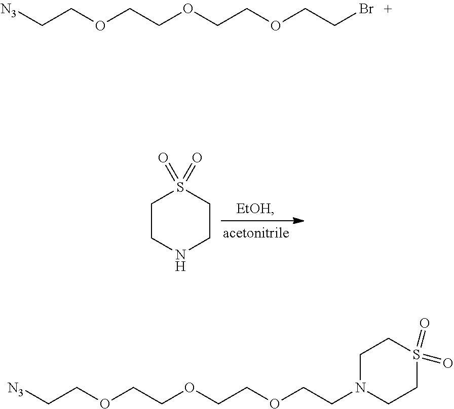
C1CNCCS1(=O)=O.C(COCCOCCOCCBr)[N3].C(COCCOCCOCCN1CCS(=O)(=O)CC1)[N3]
